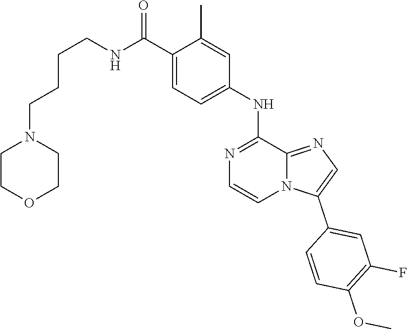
O(C1=C(F)C=C(C2=CN=C3N2C=CN=C3NC2=CC=C(C(NCCCCN3CCOCC3)=O)C(C)=C2)C=C1)C
